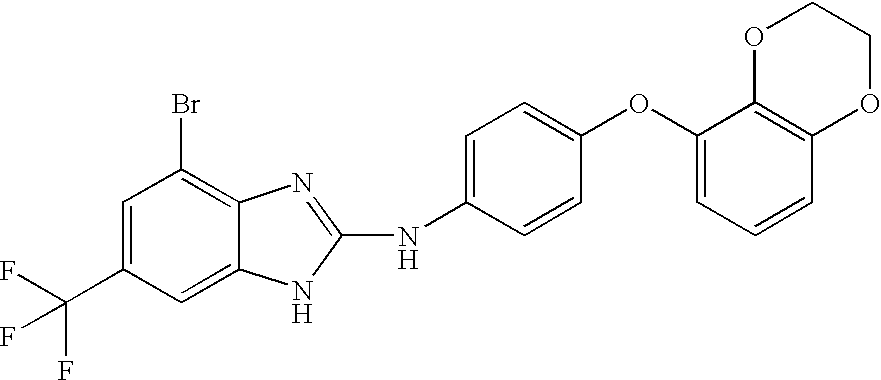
C1=C(C(F)(F)F)C=C2C(=C1Br)N=C(NC1=CC=C(OC3=CC=CC4=C3OCCO4)C=C1)N2
